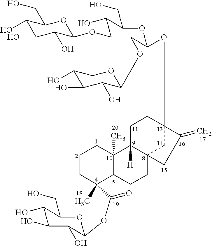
C1CC(C)(C(OC2C(O)C(O)C(O)C(CO)O2)=O)C2C(C)(C1)C1([H])C3(CC2)CC(OC2C(OC4C(O)C(O)C(O)CO4)C(OC4C(O)C(O)C(O)C(CO)O4)C(O)C(CO)O2)(CC1)C(=C)C3
